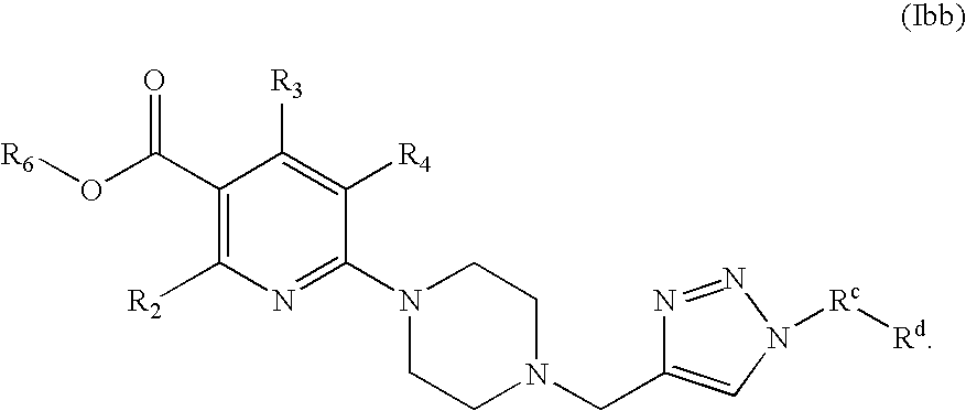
C1(C(O[R6])=O)=C([R2])N=C(N2CCN(CC3=CN([Rc][Rd])N=N3)CC2)C([R4])=C1[R3]
